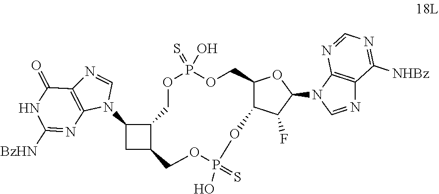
C1(N2C=NC3=C2N=C([BzHN])NC3=O)CC2C1COP(=S)(O)OCC1C(C(F)C(N3C=NC4=C3N=CN=C4[NHBz])O1)OP(=S)(O)OC2
